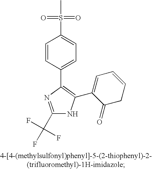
C1(C(F)(F)F)=NC(C2=CC=C(S(C)(=O)=O)C=C2)=C(C2=CC=CCC2=O)N1
